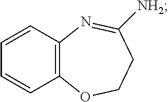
C12=C(C=CC=C1)N=C([NH2])CCO2
